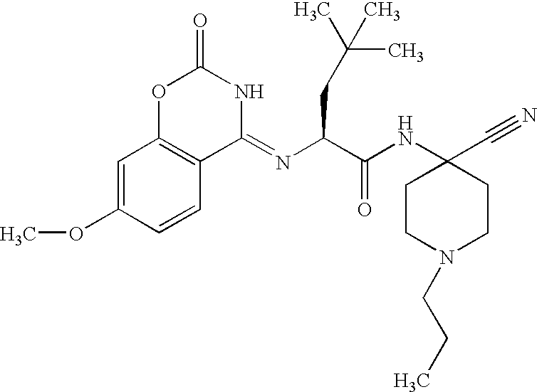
O1C(=O)NC(=NC(C(NC2(C#N)CCN(CCC)CC2)=O)CC(C)(C)C)C2=C1C=C(OC)C=C2
